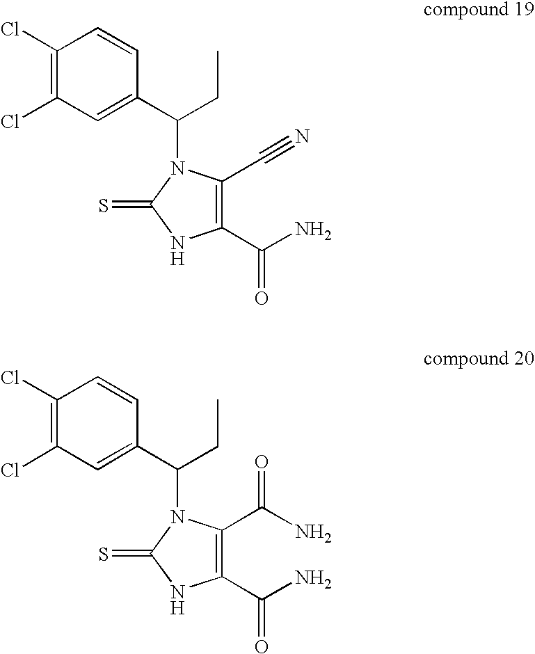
C1(Cl)=C(Cl)C=C(C(CC)N2C(C#N)=C(C(N)=O)NC2=S)C=C1.C1(Cl)=C(Cl)C=C(C(CC)N2C(C(N)=O)=C(C(N)=O)NC2=S)C=C1
